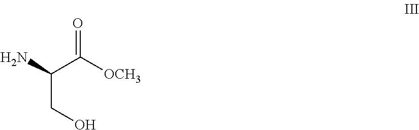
NC(C([OCH3])=O)CO
